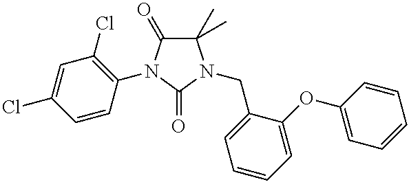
C1(C)(C)C(=O)N(C2=C(Cl)C=C(Cl)C=C2)C(=O)N1CC1=CC=CC=C1OC1=CC=CC=C1
